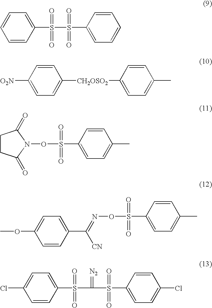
C1=CC(S(S(C2=CC=CC=C2)(=O)=O)(=O)=O)=CC=C1.C1([O2N])=CC=C([CH2OSO2]C2=CC=C(C)C=C2)C=C1.C1CC(=O)N(OS(C2=CC=C(C)C=C2)(=O)=O)C1=O.C1=CC(C(=NOS(C2=CC=C(C)C=C2)(=O)=O)[CN])=CC=C1OC.C1=CC(S(C(=[N2])S(C2=CC=C(Cl)C=C2)(=O)=O)(=O)=O)=CC=C1Cl
